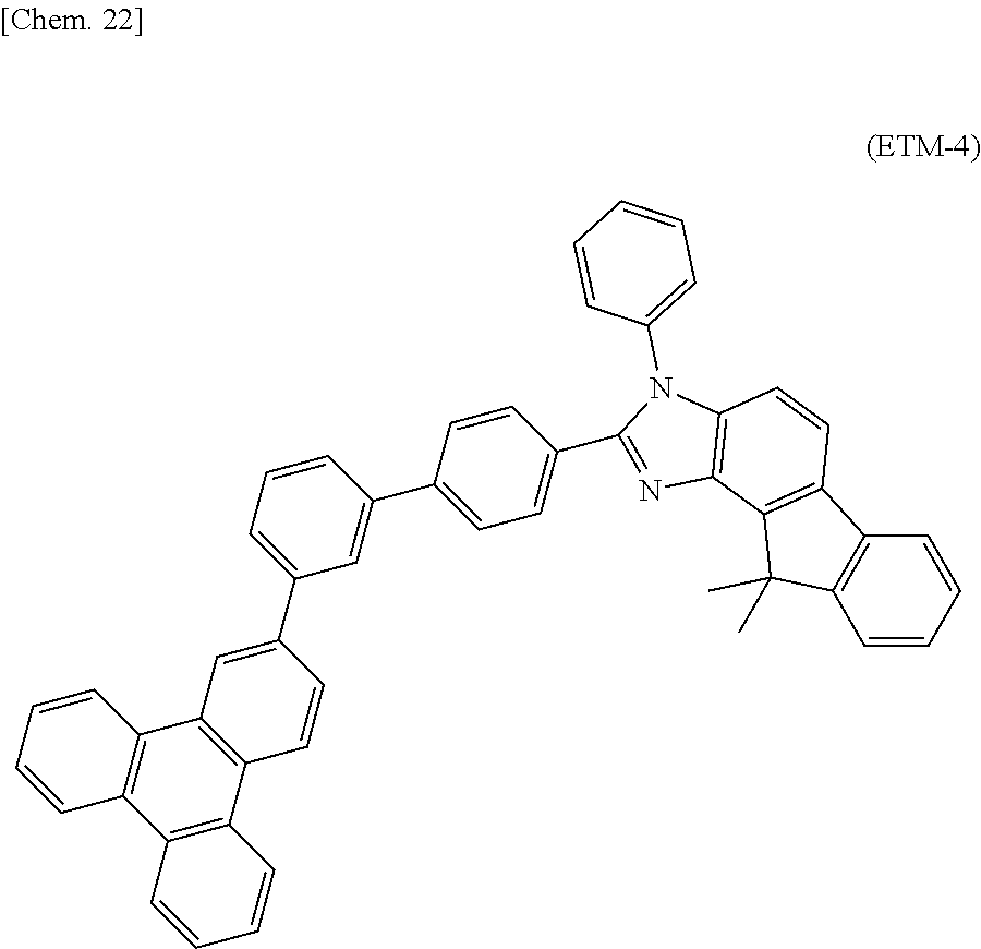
C1=CC=CC2=C1C(C)(C)C1=C2C=CC2=C1N=C(C1=CC=C(C3=CC(C4=CC5=C(C=C4)C4=C(C6=C5C=CC=C6)C=CC=C4)=CC=C3)C=C1)N2C1=CC=CC=C1
